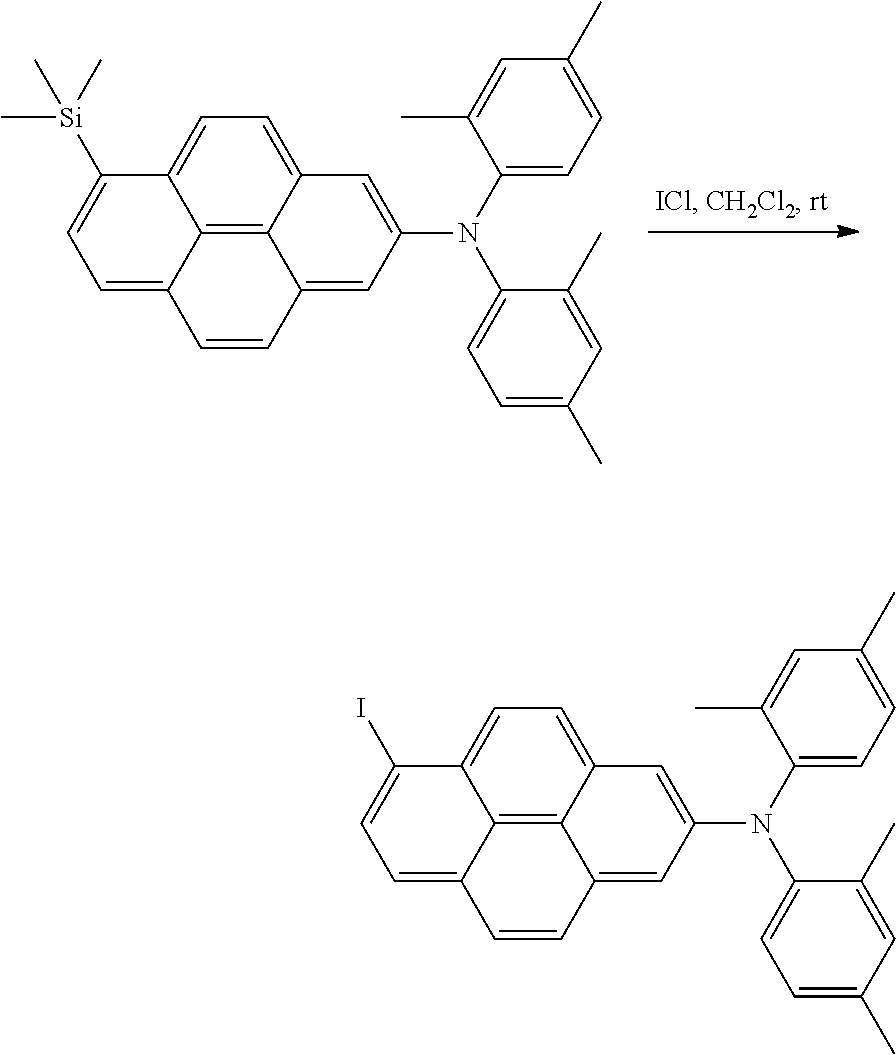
C12=C3C4=CC=C1C(I)=CC=C2C=CC3=CC(N(C1=CC=C(C)C=C1C)C1=CC=C(C)C=C1C)=C4.C12=C3C4=CC=C1C([Si](C)(C)C)=CC=C2C=CC3=CC(N(C1=CC=C(C)C=C1C)C1=CC=C(C)C=C1C)=C4
